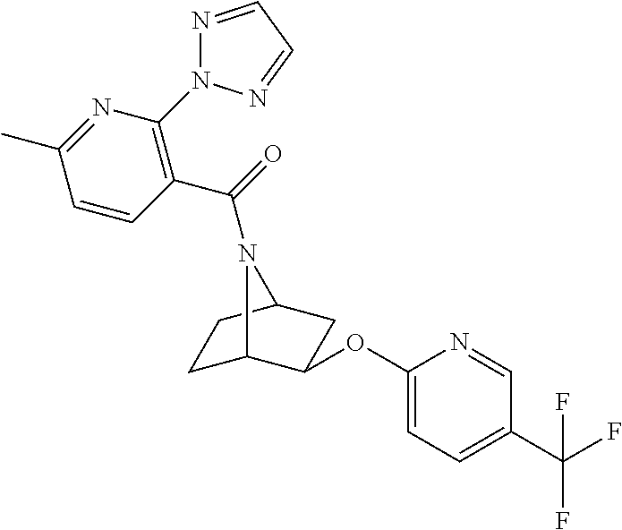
C1C2C(OC3=CC=C(C(F)(F)F)C=N3)CC(C1)N2C(=O)C1=C(N2N=CC=N2)N=C(C)C=C1
